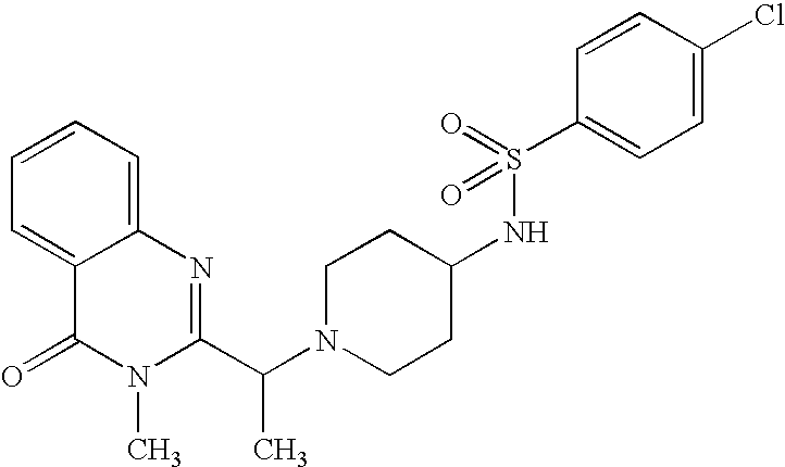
C1=C2C(=CC=C1)N=C(C(N1CCC(NS(C3=CC=C(Cl)C=C3)(=O)=O)CC1)C)N(C)C2=O
